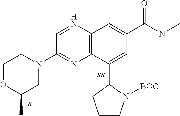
C1OC(C)CN(C2=NC3=C(N=C2)C=C(C(N(C)C)=O)C=C3C2CCCN2[BOC])C1.[R]
